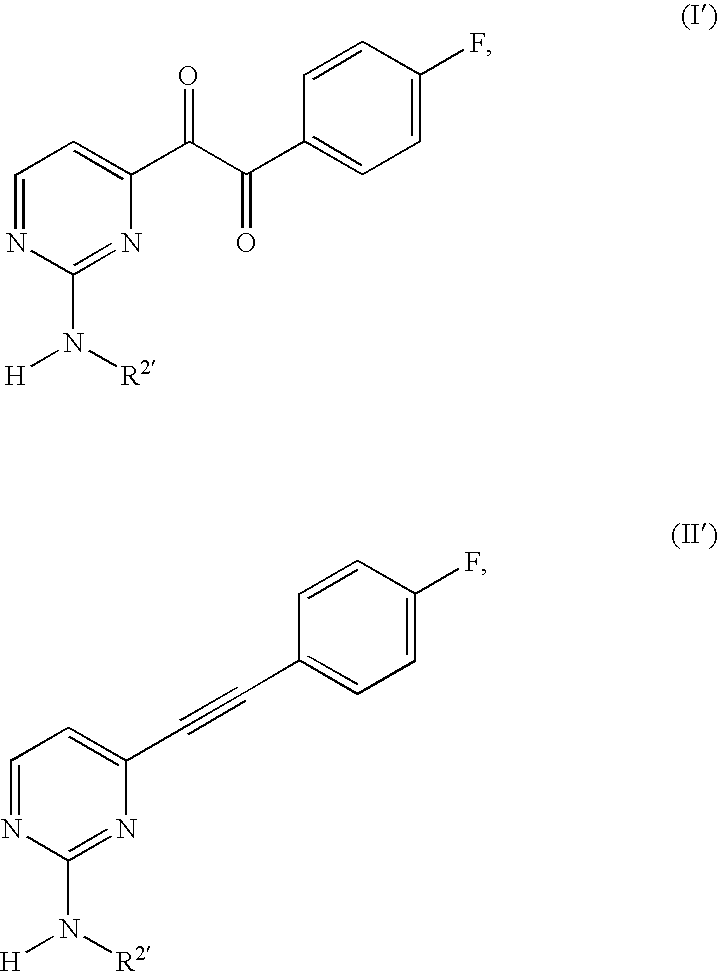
C1=NC(N([H])[R2])=NC(C(C(C2=CC=C(F)C=C2)=O)=O)=C1.C1=NC(N([H])[R2])=NC(C#CC2=CC=C(F)C=C2)=C1
